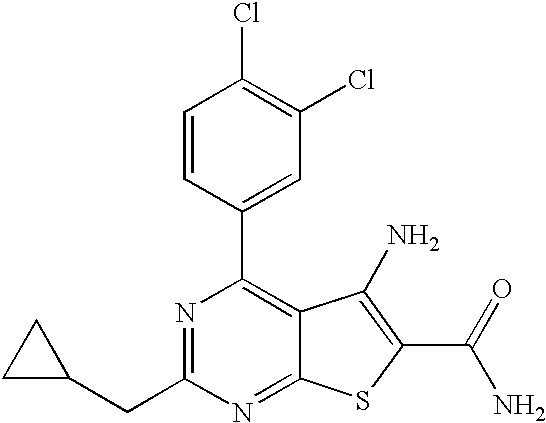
N1=C(CC2CC2)N=C2C(=C1C1=CC(Cl)=C(Cl)C=C1)C(N)=C(C(N)=O)S2
